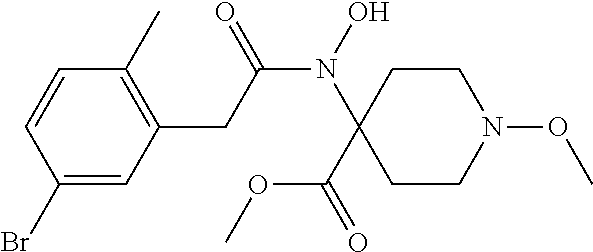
C1=CC(Br)=CC(CC(N(O)C2(C(=O)OC)CCN(OC)CC2)=O)=C1C
